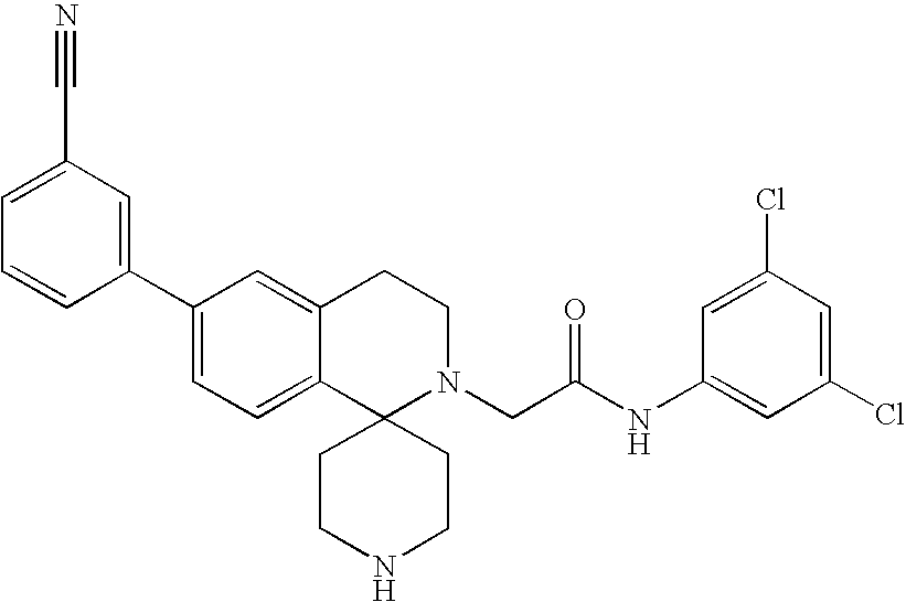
C1(C2=CC=C3C(=C2)CCN(CC(NC2=CC(Cl)=CC(Cl)=C2)=O)C32CCNCC2)=CC(C#N)=CC=C1
